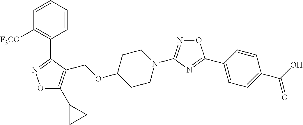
O1C(C2CC2)=C(COC2CCN(C3=NOC(C4=CC=C(C(O)=O)C=C4)=N3)CC2)C(C2=C([F3CO])C=CC=C2)=N1
